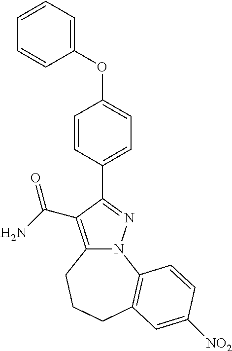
C12=C(C(=O)N)C(C3=CC=C(OC4=CC=CC=C4)C=C3)=NN1C1=C(CCC2)C=C([NO2])C=C1
